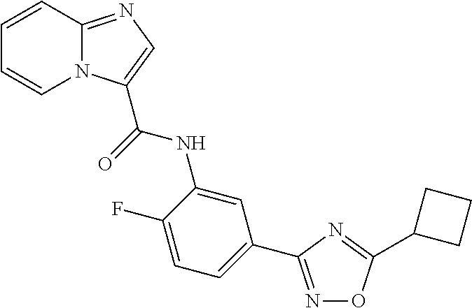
C1=C(F)C(NC(=O)C2=CN=C3N2C=CC=C3)=CC(C2=NOC(C3CCC3)=N2)=C1
